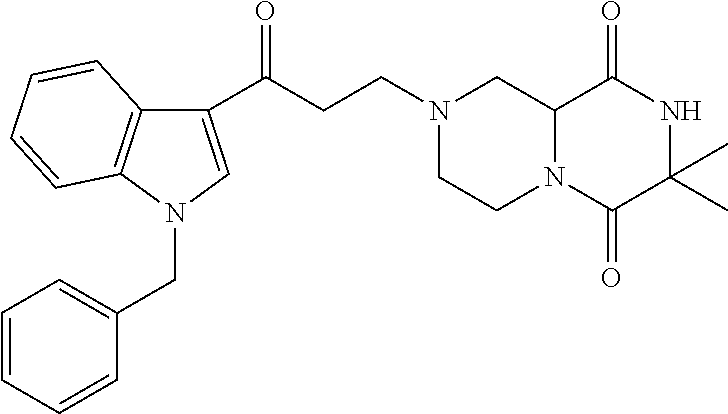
C(C(C1=CN(CC2=CC=CC=C2)C2=C1C=CC=C2)=O)CN1CC2N(C(=O)C(C)(C)NC2=O)CC1
